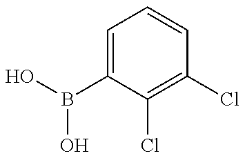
OB(O)C1=CC=CC(Cl)=C1Cl
